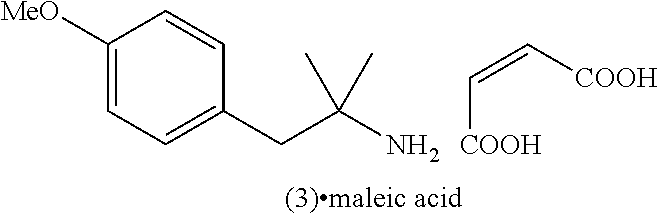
C1([MeO])=CC=C(CC(N)(C)C)C=C1.C([COOH])=C[COOH]
